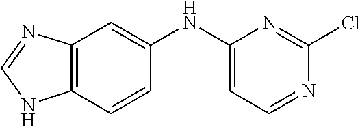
C12=C(C=CC(NC3=CC=NC(Cl)=N3)=C1)NC=N2
